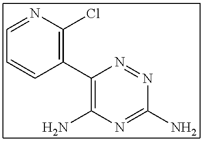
C1(C2=C(Cl)N=CC=C2)=C(N)N=C(N)N=N1
